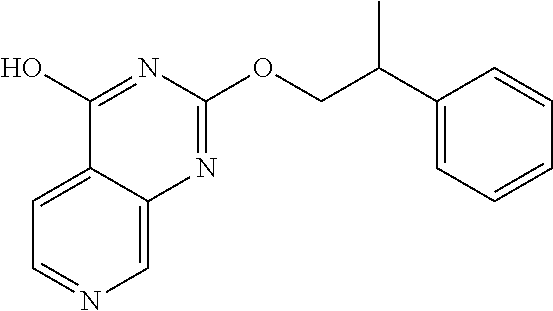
C1=C2C(=CN=C1)N=C(OCC(C1=CC=CC=C1)C)N=C2O
